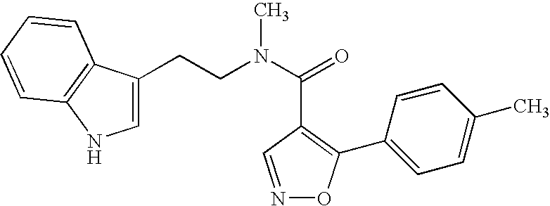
C(CN(C(=O)C1=C(C2=CC=C(C)C=C2)ON=C1)C)C1=CNC2=C1C=CC=C2
